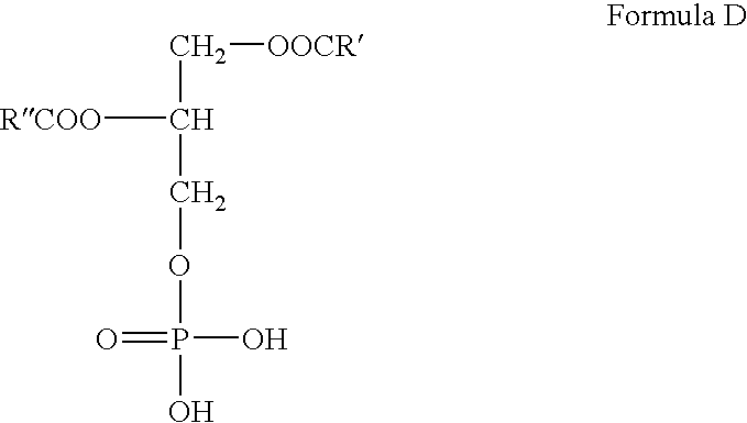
C([OOCR])C([RCOO])COP(O)(=O)O
